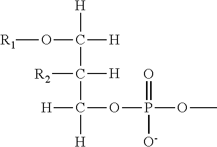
[R1]OC([H])([H])C([H])([R2])C([H])([H])OP(=O)(OC)[O-]
